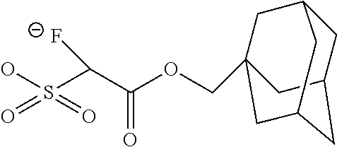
C(=O)(OCC12CC3CC(CC(C1)C3)C2)C(S(O)(=O)=O)[F-]
